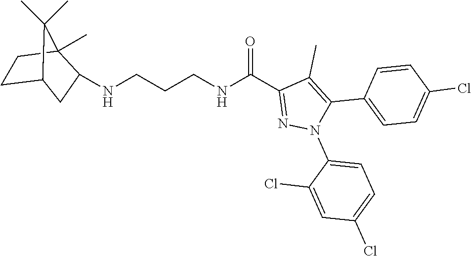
C1C2CC(NCCCNC(C3=NN(C4=CC=C(Cl)C=C4Cl)C(C4=CC=C(Cl)C=C4)=C3C)=O)C(C)(C1)C2(C)C
